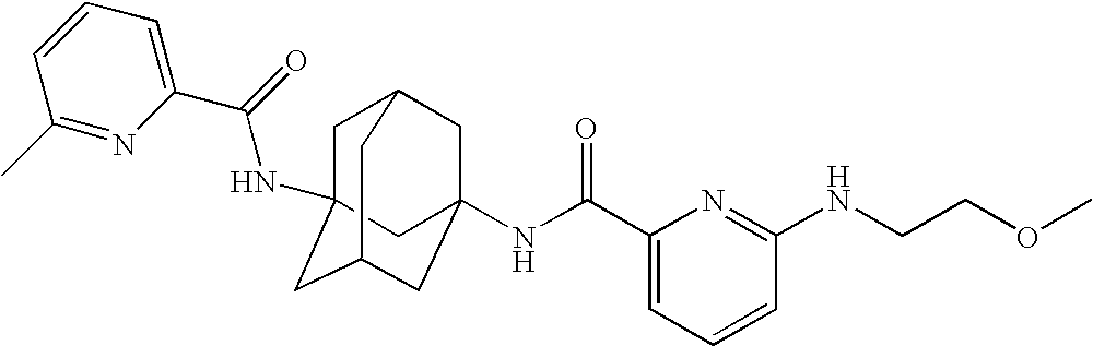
C1C2(NC(C3=CC=CC(C)=N3)=O)CC3CC(NC(C4=CC=CC(NCCOC)=N4)=O)(CC1C3)C2
